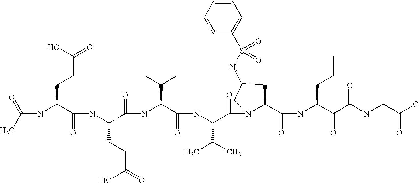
C(NC(C(NC(C(=O)NC(C(=O)NC(C(=O)N1C(C(=O)NC(C(=O)C(NCC(O)=O)=O)CCC)CC(NS(C2=CC=CC=C2)(=O)=O)C1)C(C)C)C(C)C)CCC(=O)O)=O)CCC(=O)O)(C)=O
